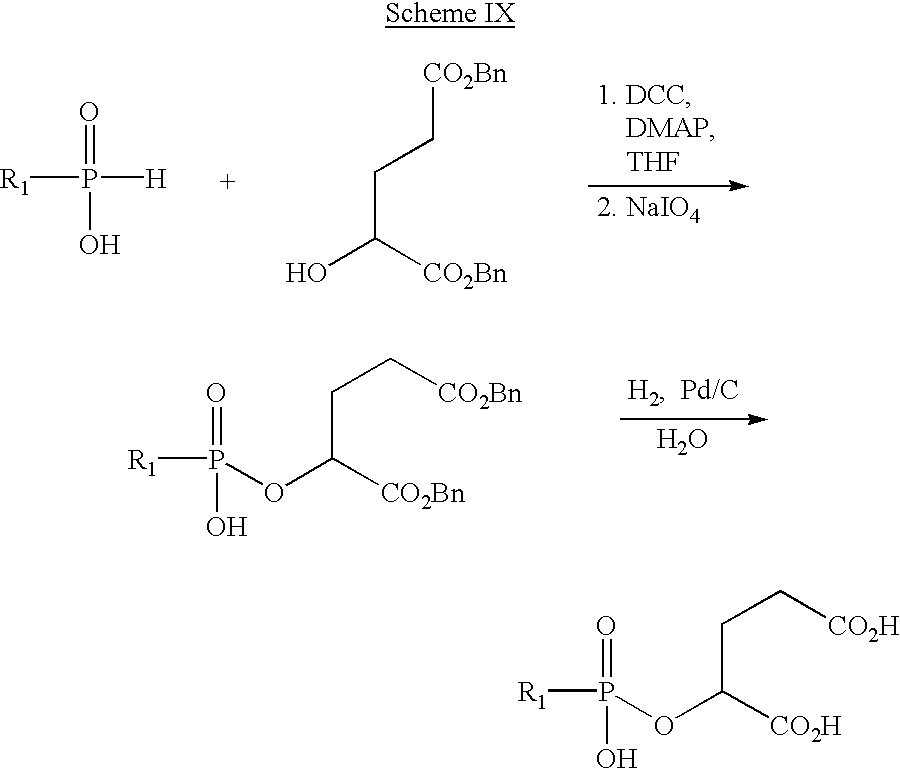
[R1]P(=O)(O)OC([CO2H])CC[CO2H].[R1]P([H])(=O)O.OC([CO2Bn])CC[CO2Bn].[R1]P(=O)(O)OC([CO2Bn])CC[CO2Bn].O
